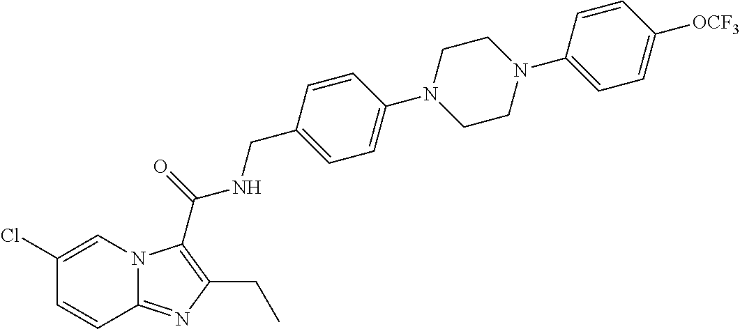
C1(Cl)=CN2C(=NC(CC)=C2C(=O)NCC2=CC=C(N3CCN(C4=CC=C([OCF3])C=C4)CC3)C=C2)C=C1
